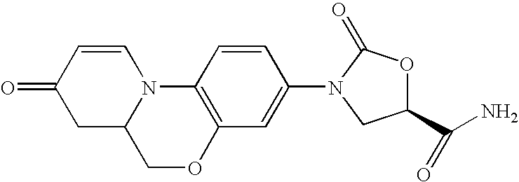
C1C2N(C=CC1=O)C1=C(C=C(N3C(=O)OC(C(N)=O)C3)C=C1)OC2
